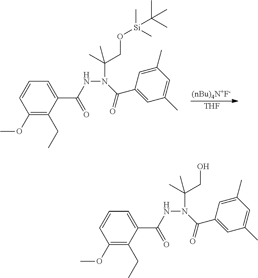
C(NN(C(C1=CC(C)=CC(C)=C1)=O)C(C)(CO[Si](C)(C)C(C)(C)C)C)(C1=CC=CC(OC)=C1CC)=O.[(nBu)4N+F-].[THF].C(NN(C(C1=CC(C)=CC(C)=C1)=O)C(C)(CO)C)(C1=CC=CC(OC)=C1CC)=O
